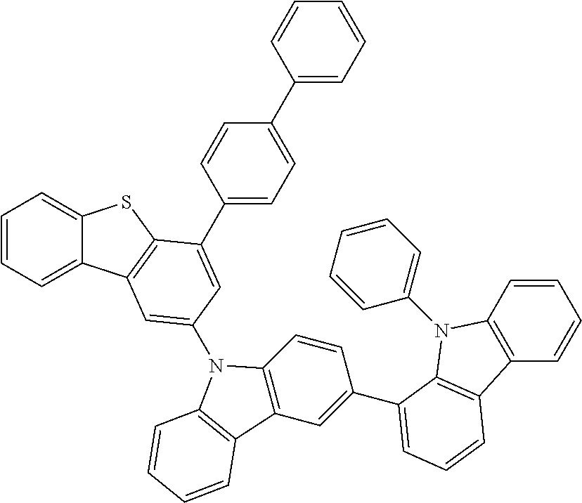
C1=CC=C2C(=C1)SC1=C2C=C(N2C3=C(C=C(C4=CC=CC5=C4N(C4=CC=CC=C4)C4=C5C=CC=C4)C=C3)C3=C2C=CC=C3)C=C1C1=CC=C(C2=CC=CC=C2)C=C1
